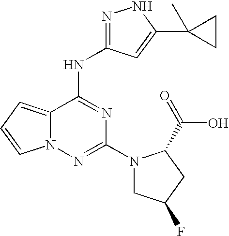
C12=CC=CN1N=C(N1CC(F)CC1C(=O)O)N=C2NC1=NNC(C2(C)CC2)=C1
